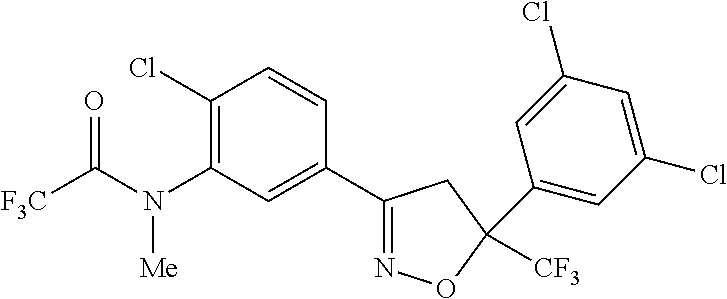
[F3C]C(N(C1=C(Cl)C=CC(C2=NOC([CF3])(C3=CC(Cl)=CC(Cl)=C3)C2)=C1)[Me])=O
